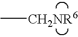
C[CH2NR6]
